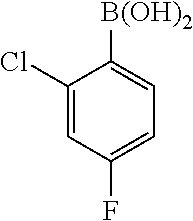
C1(Cl)=CC(F)=CC=C1[B(OH)2]
